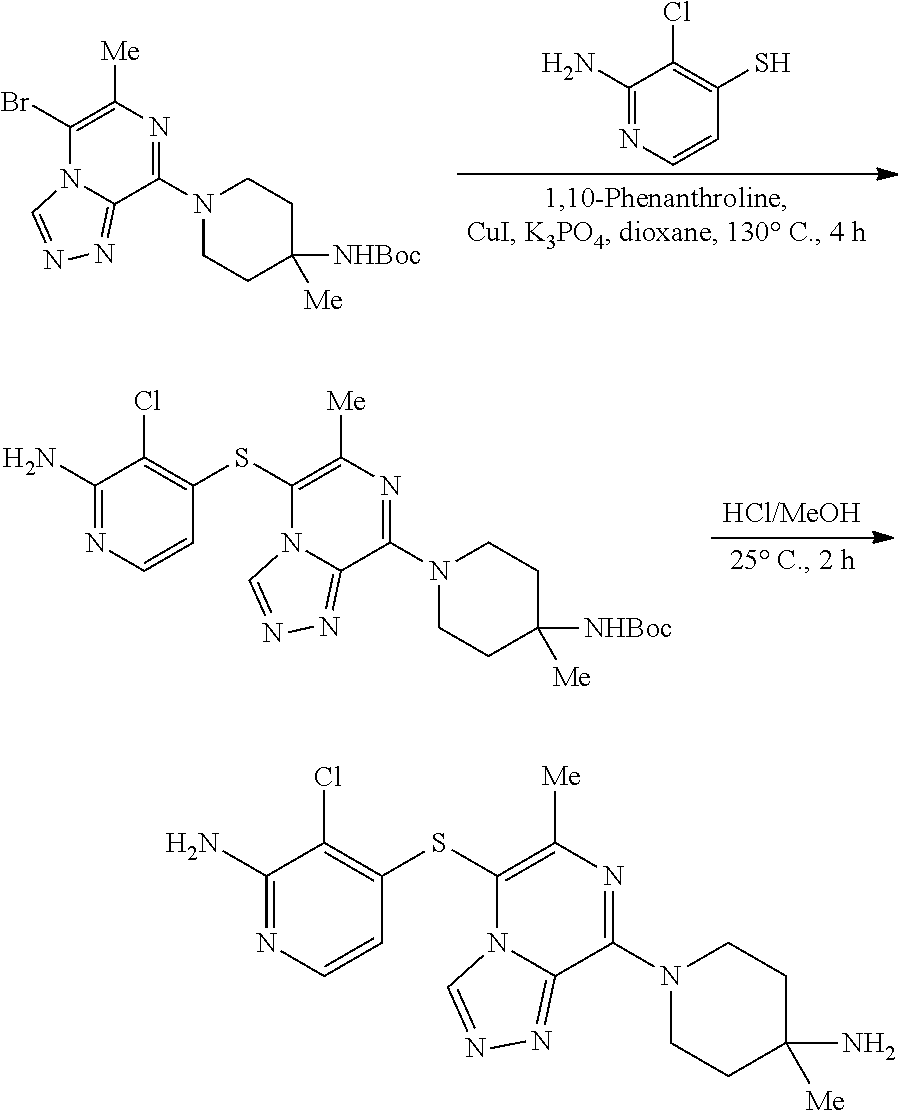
N1=C(N)C(Cl)=C(S)C=C1.C1(N2CCC([NHBoc])([Me])CC2)=NC([Me])=C(Br)N2C1=NN=C2.C1(N2CCC([NHBoc])([Me])CC2)=NC([Me])=C(SC2=C(Cl)C(N)=NC=C2)N2C1=NN=C2.C1(N2CCC(N)([Me])CC2)=NC([Me])=C(SC2=C(Cl)C(N)=NC=C2)N2C1=NN=C2
